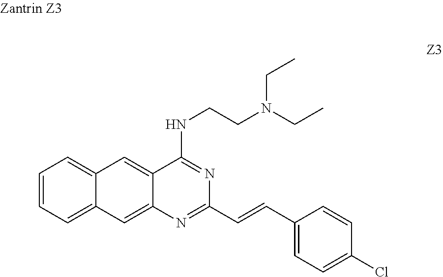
C(=CC1=NC2=CC3=CC=CC=C3C=C2C(NCCN(CC)CC)=N1)C1=CC=C(Cl)C=C1
